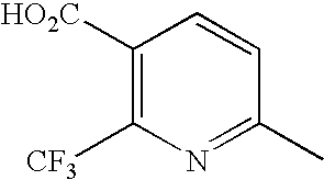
C1([HO2C])=C([CF3])N=C(C)C=C1
